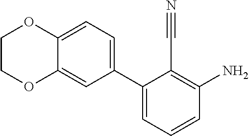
C1(C2=CC=C3C(=C2)OCCO3)=CC=CC(N)=C1C#N
